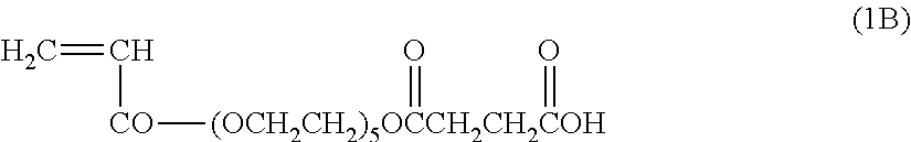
C=C[CO][(OCH2CH2)5OCCH2CH2COH](=O)=O
